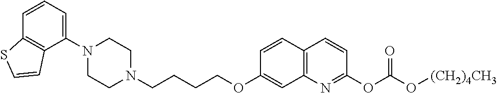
C1N(C2=CC=CC3=C2C=CS3)CCN(CCCCOC2=CC3=C(C=C2)C=CC(OC(O[(CH2)4CH3])=O)=N3)C1
